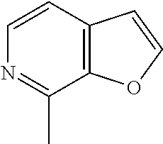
C12=C(C(C)=NC=C1)OC=C2
